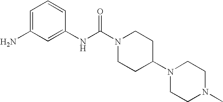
C1=C(N)C=C(NC(N2CCC(N3CCN(C)CC3)CC2)=O)C=C1
